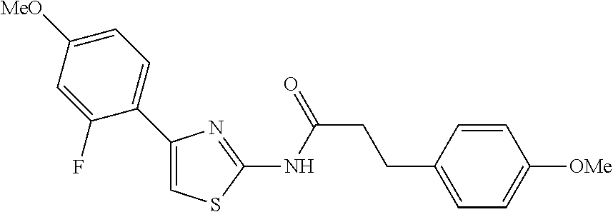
C(CC1=CC=C([OMe])C=C1)C(NC1=NC(C2=CC=C([MeO])C=C2F)=CS1)=O
